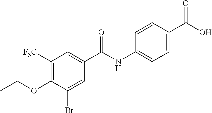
C1([F3C])=C(OCC)C(Br)=CC(C(NC2=CC=C(C(O)=O)C=C2)=O)=C1
